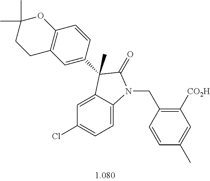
C1=C2C(=CC=C1Cl)N(CC1=C([CO2H])C=C(C)C=C1)C(=O)C2(C)C1=CC2=C(C=C1)OC(C)(C)CC2
